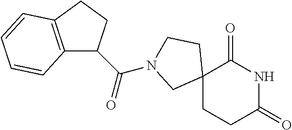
C12(CCC(=O)NC1=O)CCN(C(C1C3=C(CC1)C=CC=C3)=O)C2
